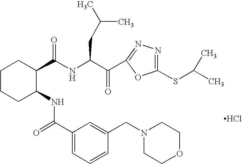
C1CCC(NC(C2=CC=CC(CN3CCOCC3)=C2)=O)C(C(=O)NC(C(C2=NN=C(SC(C)C)O2)=O)CC(C)C)C1.Cl
